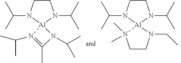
C1CN(C(C)C)[Al]2(N1C(C)C)N(C(C)C)=C(C)N2C(C)C.C1CN(C(C)C)[Al]2(N1C(C)C)N(C)(C)CCN2CC
